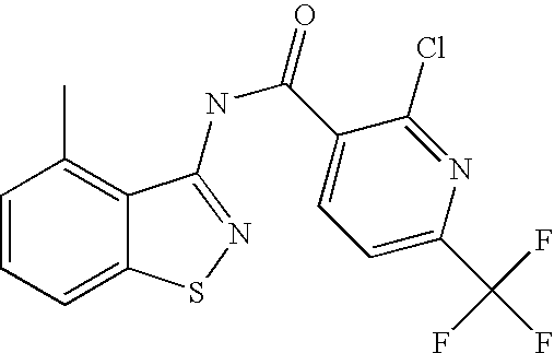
C1=CC=C2C(=C1C)C(NC(C1=CC=C(C(F)(F)F)N=C1Cl)=O)=NS2
